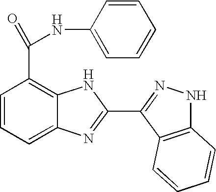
C1=CC=C2C(=C1C(=O)NC1=CC=CC=C1)NC(C1=NNC3=C1C=CC=C3)=N2
